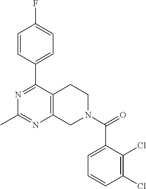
N1=C(C2=CC=C(F)C=C2)C2=C(N=C1C)CN(C(C1=CC=CC(Cl)=C1Cl)=O)CC2
